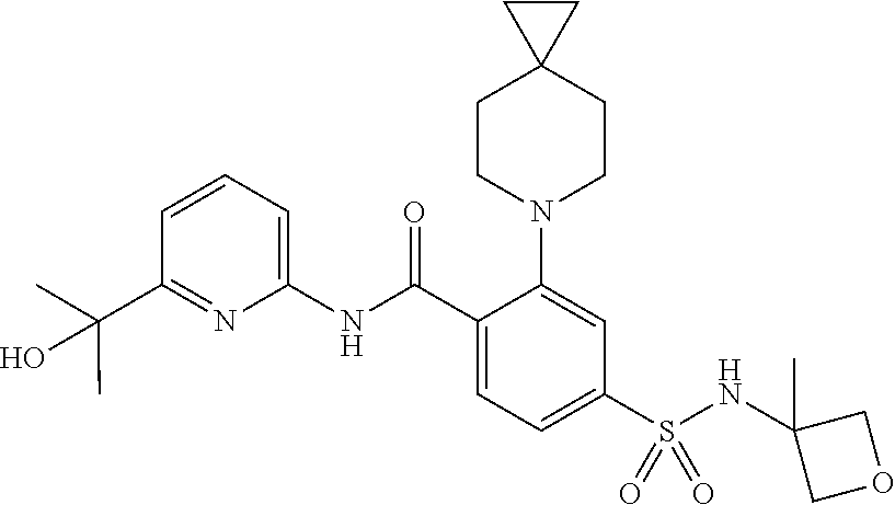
C1(C(C)(C)O)=NC(NC(C2=CC=C(S(NC3(C)COC3)(=O)=O)C=C2N2CCC3(CC2)CC3)=O)=CC=C1
